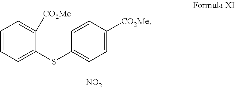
C1=CC=C(SC2=C([NO2])C=C([CO2Me])C=C2)C([CO2Me])=C1
